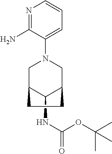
NC1=NC=CC=C1N1CC2C(NC(=O)OC(C)(C)C)C(C1)CC2
